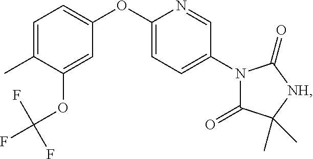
C1=C(C)C(OC(F)(F)F)=CC(OC2=CC=C(N3C(=O)C(C)(C)[NH]C3=O)C=N2)=C1
